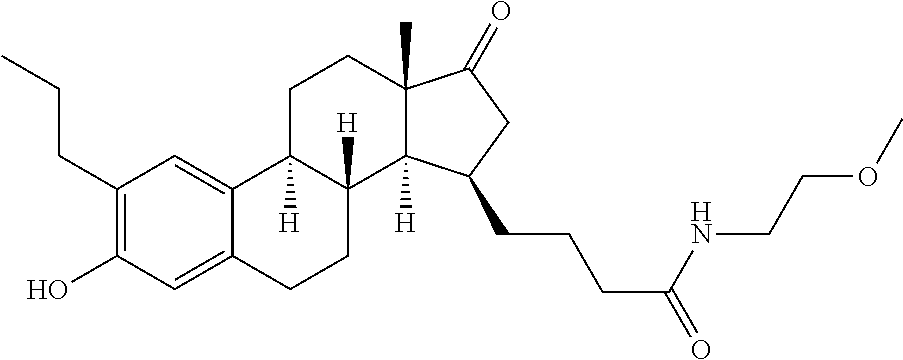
C1(CCC)=C(O)C=C2C(=C1)C1([H])C([H])(CC2)C2([H])C(C)(CC1)C(=O)CC2CCCC(NCCOC)=O
